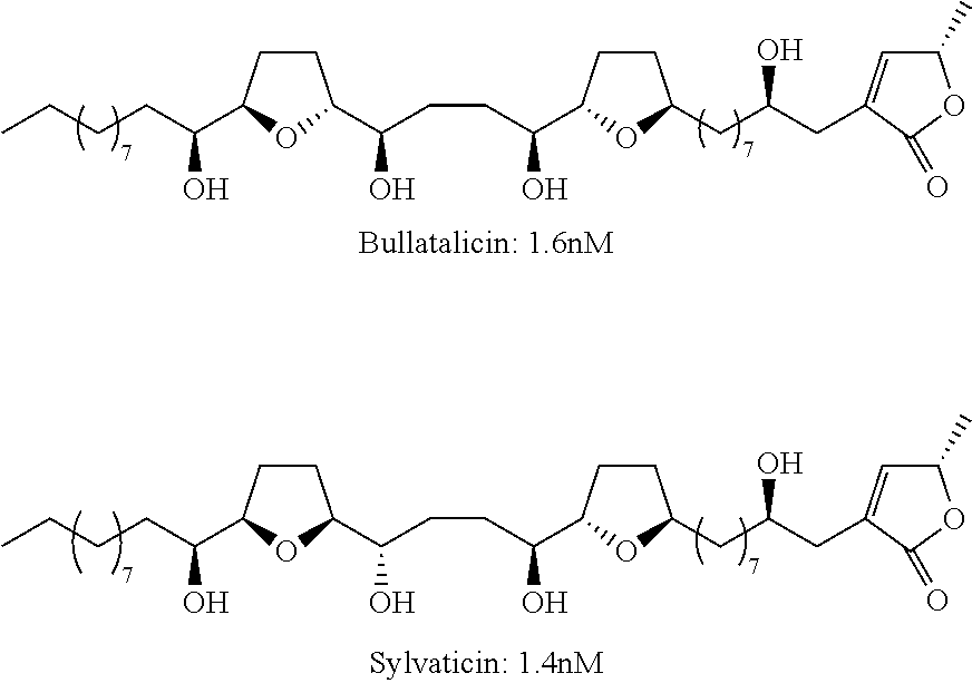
C1CC(C(CCCC)O)OC1C(CCC(C1CCC(CC(CC2=CC(C)OC2=O)O)O1)O)O.C1CC(C(CCCC)O)OC1C(CCC(C1CCC(CC(CC2=CC(C)OC2=O)O)O1)O)O
